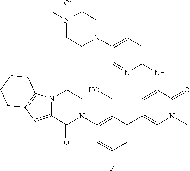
N12C(=CC3=C1CCCC3)C(=O)N(C1=C(CO)C(C3=CN(C)C(=O)C(NC4=CC=C(N5CC[N+](C)([O-])CC5)C=N4)=C3)=CC(F)=C1)CC2
